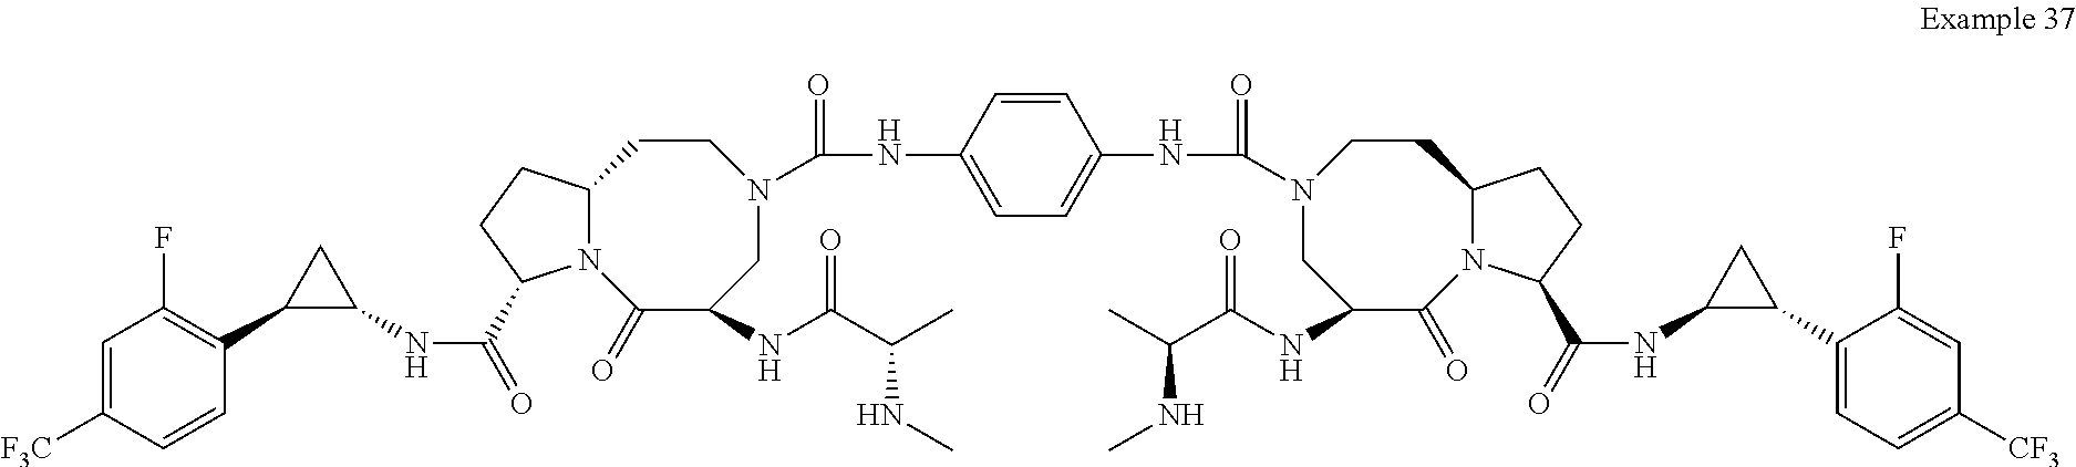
N12C(CCC1C(=O)NC1CC1C1=C(F)C=C([F3C])C=C1)CCN(C(NC1=CC=C(NC(N3CC(NC(C(C)NC)=O)C(=O)N4C(CC3)CCC4C(=O)NC3C(C4=CC=C([CF3])C=C4F)C3)=O)C=C1)=O)CC(NC(C(C)NC)=O)C2=O
